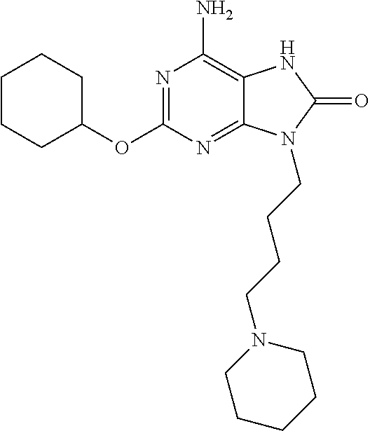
N1=C(OC2CCCCC2)N=C2C(=C1N)NC(=O)N2CCCCN1CCCCC1
